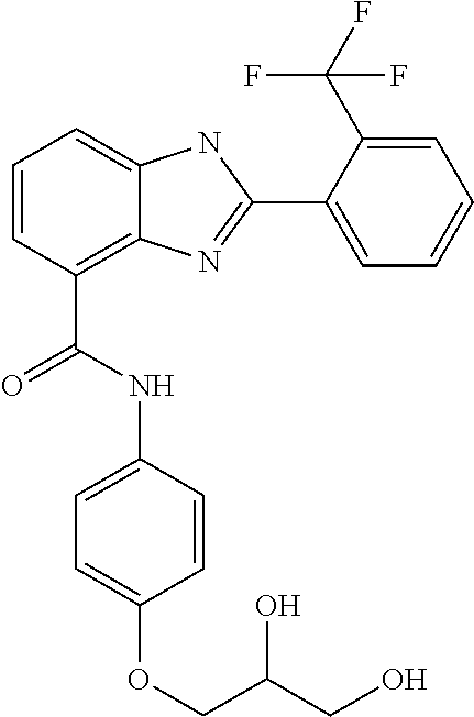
C1=CC(C(NC2=CC=C(OCC(CO)O)C=C2)=O)=C2C(=C1)NC(C1=CC=CC=C1C(F)(F)F)=N2
